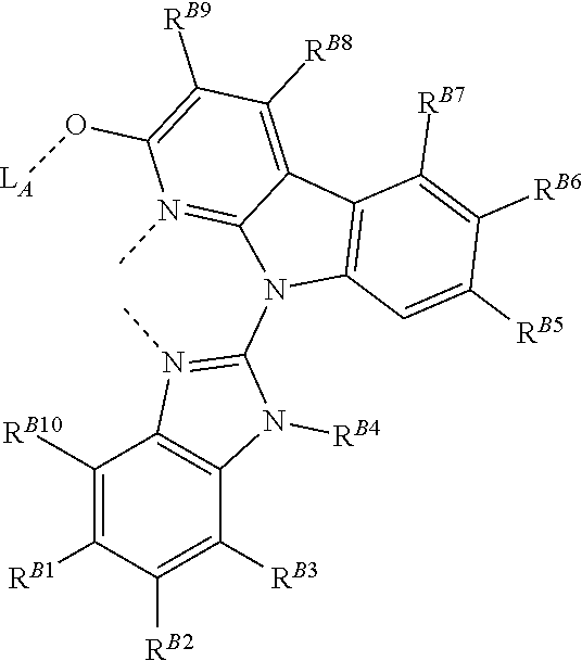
C12=C(C=C([RB5])C([RB6])=C1[RB7])N(C1=N(C)C3=C(C([RB3])=C([RB2])C([RB1])=C3[RB10])N1[RB4])C1=N(C)C(O[LA])=C([RB9])C([RB8])=C21
